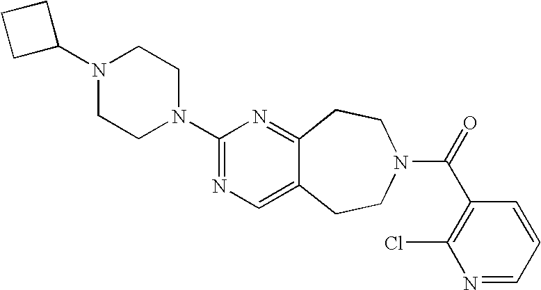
C1(N2CCN(C3=NC=C4C(=N3)CCN(C(=O)C3=C(Cl)N=CC=C3)CC4)CC2)CCC1
